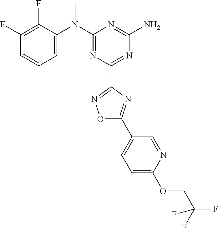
C1(F)=C(F)C(N(C2=NC(C3=NOC(C4=CC=C(OCC(F)(F)F)N=C4)=N3)=NC(N)=N2)C)=CC=C1
